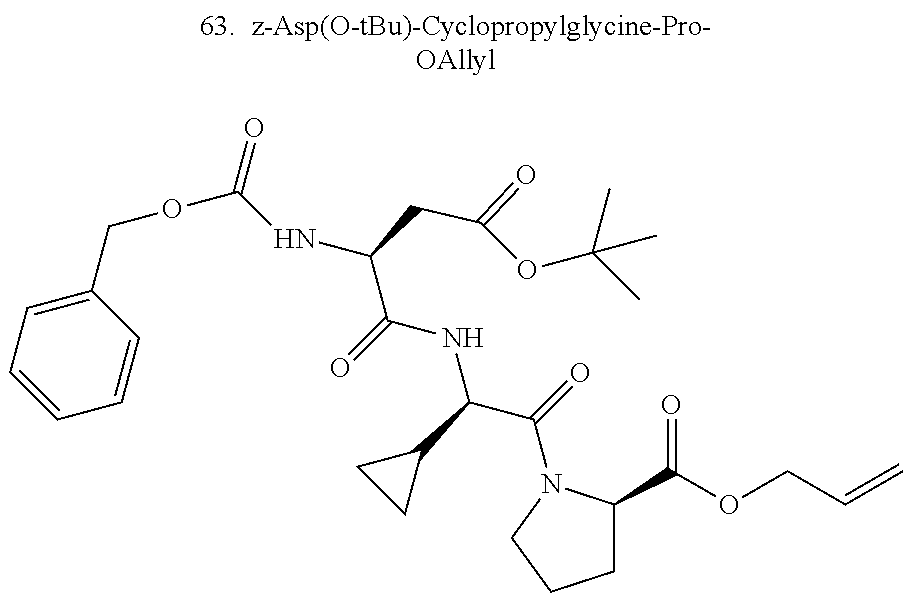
C1=CC=C(COC(NC(C(=O)NC(C(=O)N2C(C(OCC=C)=O)CCC2)C2CC2)CC(=O)OC(C)(C)C)=O)C=C1
